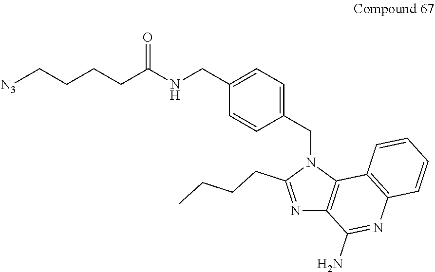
[N3]CCCCC(NCC1=CC=C(CN2C(CCCC)=NC3=C2C2=C(N=C3N)C=CC=C2)C=C1)=O
